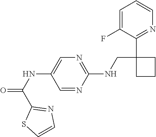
N(C1=CN=C(NCC2(C3=NC=CC=C3F)CCC2)N=C1)C(=O)C1=NC=CS1
